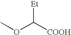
COC([COOH])[Et]
